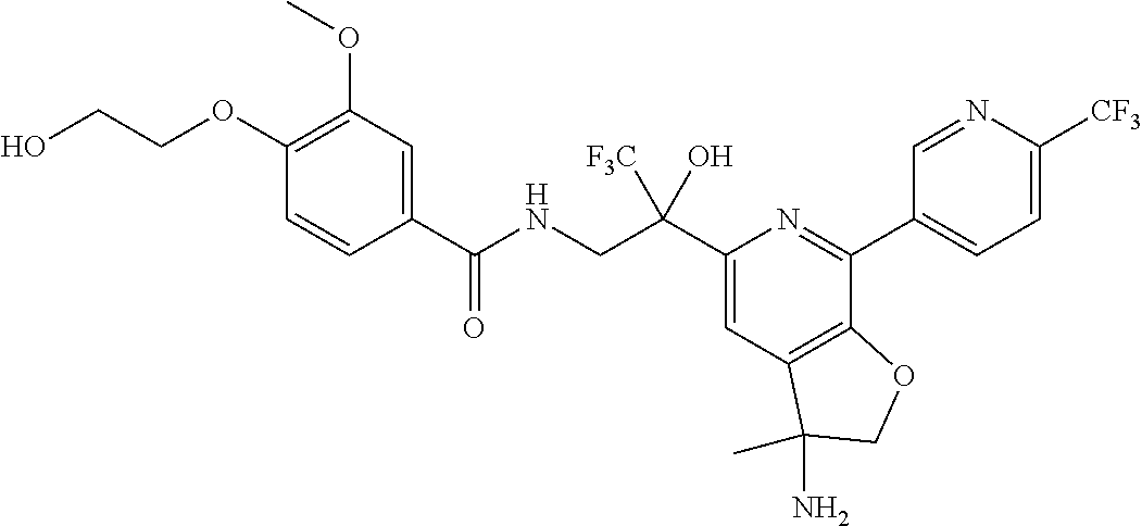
C1(C(CNC(=O)C2=CC(OC)=C(OCCO)C=C2)([F3C])O)=CC2=C(C(C3=CC=C([CF3])N=C3)=N1)OCC2(N)C
